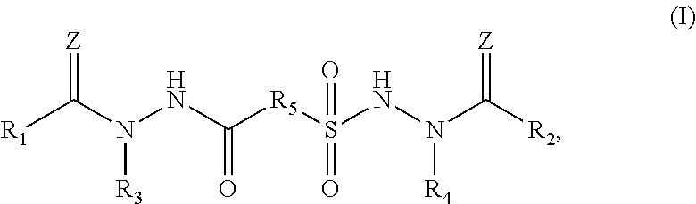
[R1]C(N(NC([R5]S(NN(C([R2])=[Z])[R4])(=O)=O)=O)[R3])=[Z]
